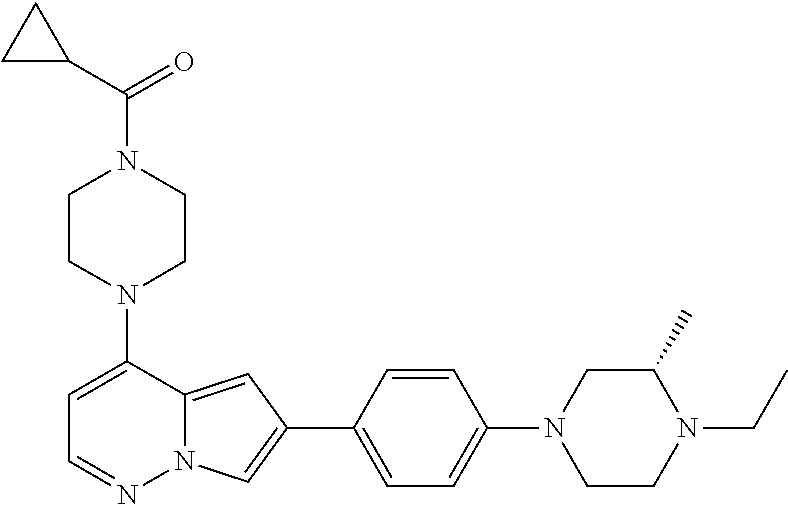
N1(C2=CC=NN3C2=CC(C2=CC=C(N4CCN(CC)C(C)C4)C=C2)=C3)CCN(C(C2CC2)=O)CC1
